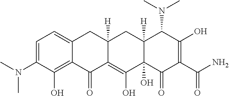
C1=C2C(=C(O)C(N(C)C)=C1)C(=O)C1=C(O)C3(O)C([H])(CC1([H])C2)C(N(C)C)C(O)=C(C(N)=O)C3=O
